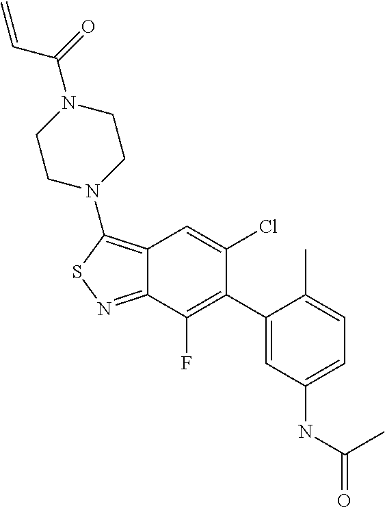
C1(C2=C(F)C3=NSC(N4CCN(C(=O)C=C)CC4)=C3C=C2Cl)=CC(NC(=O)C)=CC=C1C
